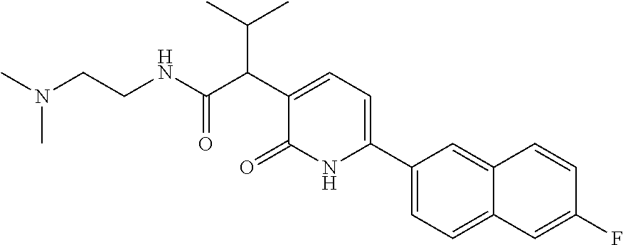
C1(C2=CC=C(C(C(C)C)C(NCCN(C)C)=O)C(=O)N2)=CC=C2C(=C1)C=CC(F)=C2
